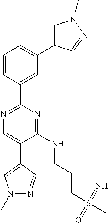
N1=C(C2=CC(C3=CN(C)N=C3)=CC=C2)N=C(NCCCS(C)(=N)=O)C(C2=CN(C)N=C2)=C1
